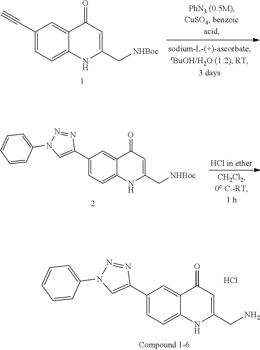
C1(C#C)=CC=C2C(=C1)C(=O)C=C(C[NHBoc])N2.C1(C2=CN(C3=CC=CC=C3)N=N2)=CC=C2C(=C1)C(=O)C=C(C[NHBoc])N2.C1(C2=CN(C3=CC=CC=C3)N=N2)=CC=C2C(=C1)C(=O)C=C(CN)N2.Cl
